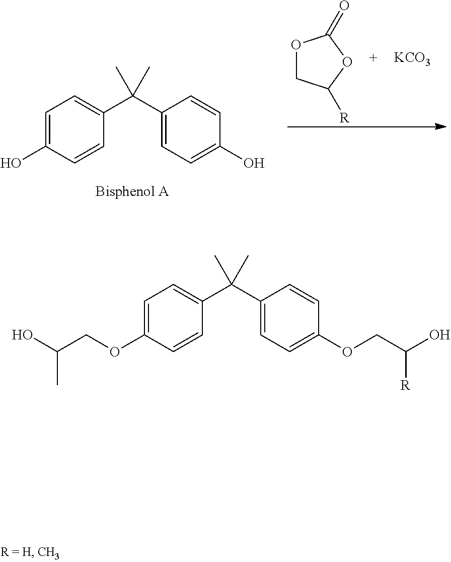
O1CC([R])OC1=O.[KCO3].C1=C(O)C=CC(C(C2=CC=C(O)C=C2)(C)C)=C1.C1=C(OCC(C)O)C=CC(C(C2=CC=C(OCC([R])O)C=C2)(C)C)=C1
